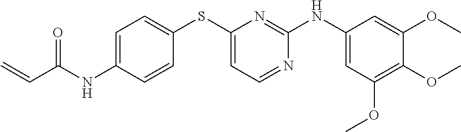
C1(OC)=CC(NC2=NC(SC3=CC=C(NC(C=C)=O)C=C3)=CC=N2)=CC(OC)=C1OC
